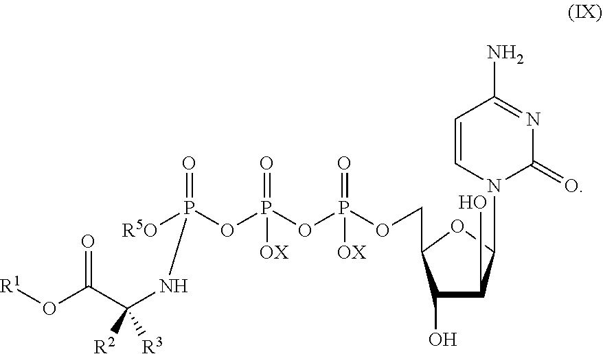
[R1]OC(C(NP(=O)(OP(OP(OCC1C(O)C(O)C(N2C=CC(N)=NC2=O)O1)(=O)[OX])(=O)[OX])[R5O])([R2])[R3])=O
